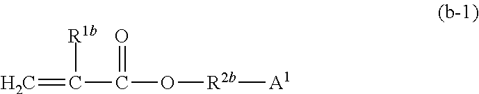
C=C([R1b])C(=O)O[R2b][A1]
